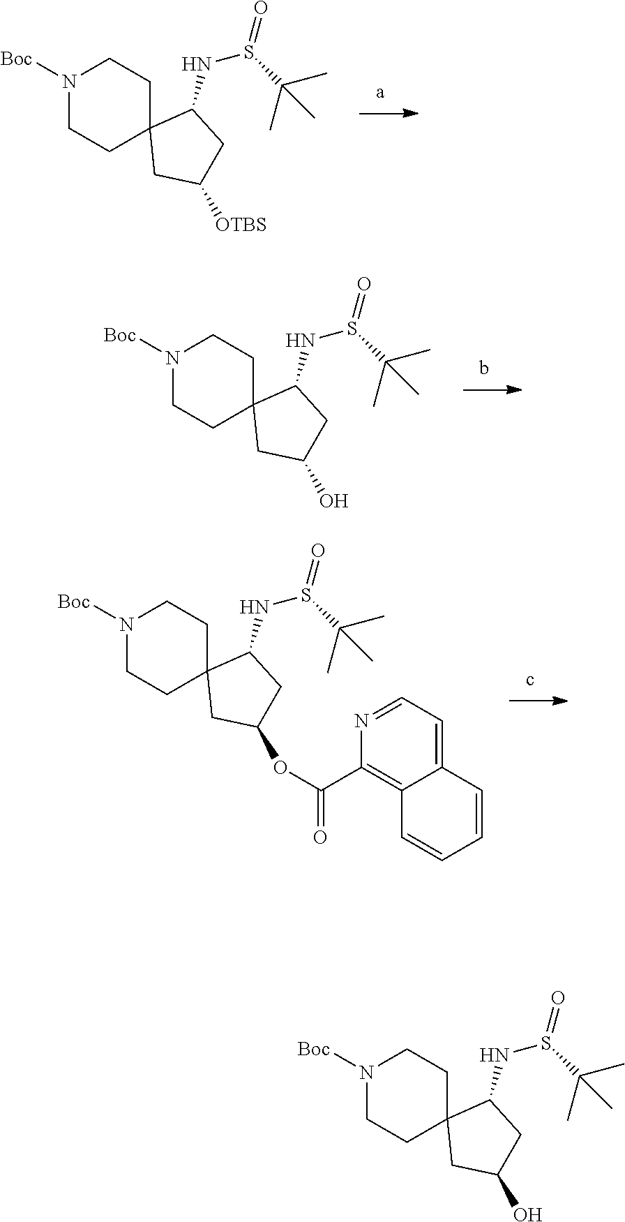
N1([Boc])CCC2(CC1)CC([OTBS])CC2NS(=O)C(C)(C)C.N1([Boc])CCC2(CC1)CC(O)CC2NS(=O)C(C)(C)C.N1([Boc])CCC2(CC1)CC(OC(=O)C1=C3C(=CC=N1)C=CC=C3)CC2NS(=O)C(C)(C)C.N1([Boc])CCC2(CC1)CC(O)CC2NS(=O)C(C)(C)C
